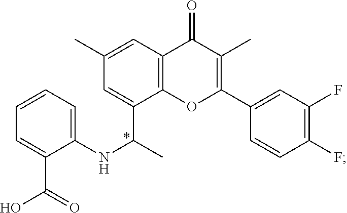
C1=CC=C(NC(C)C2=CC(C)=CC3=C2OC(C2=CC(F)=C(F)C=C2)=C(C)C3=O)C(C(=O)O)=C1
